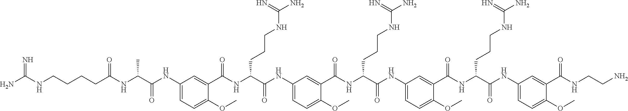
C1(NC(C(NC(CCCCNC(N)=N)=O)C)=O)=CC=C(OC)C(C(NC(C(NC2=CC=C(OC)C(C(NC(C(NC3=CC=C(OC)C(C(NC(C(NC4=CC=C(OC)C(C(NCCN)=O)=C4)=O)CCCNC(N)=N)=O)=C3)=O)CCCNC(N)=N)=O)=C2)=O)CCCNC(N)=N)=O)=C1
